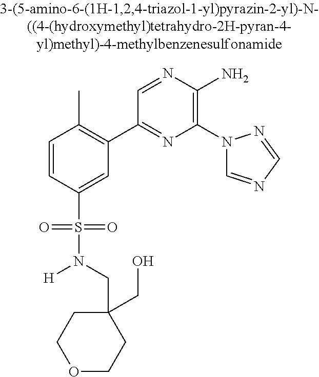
C1=CC(S(=O)(=O)N(CC2(CO)CCOCC2)[H])=CC(C2=NC(N3C=NC=N3)=C(N)N=C2)=C1C
